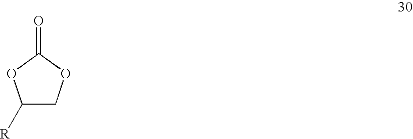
C1([R])COC(=O)O1
